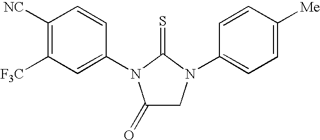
C1([NC])=C([F3C])C=C(N2C(=O)CN(C3=CC=C([Me])C=C3)C2=S)C=C1
